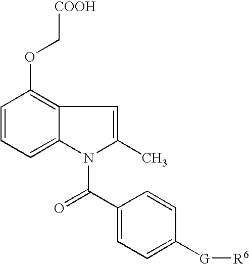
C1=CC=C2C(=C1OC[COOH])C=C(C)N2C(C1=CC=C([G][R6])C=C1)=O
